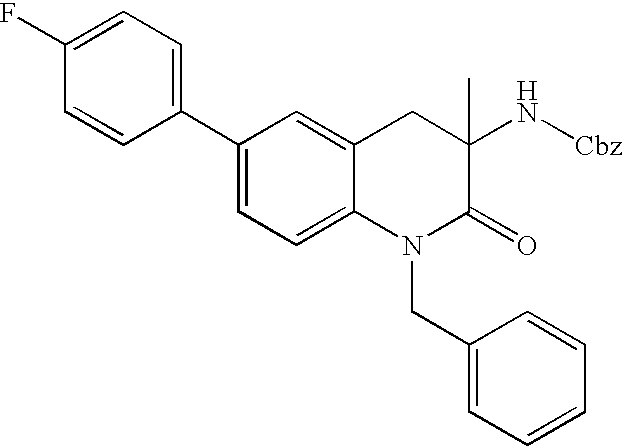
C1(C2=CC=C(F)C=C2)=CC=C2C(=C1)CC(N[Cbz])(C)C(=O)N2CC1=CC=CC=C1
